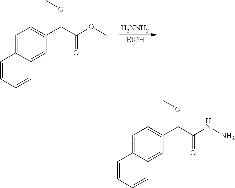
[EtOH].C1=C2C(=CC(C(C(OC)=O)OC)=C1)C=CC=C2.[H2NNH2].C1=C2C(=CC(C(C(NN)=O)OC)=C1)C=CC=C2
